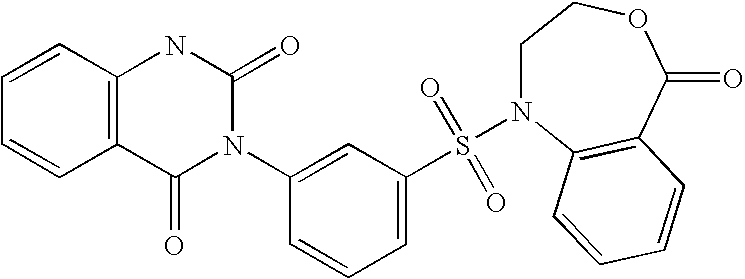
C1=CC2=C(C=C1)C(=O)N(C1=CC(S(=O)(=O)N3CCOC(=O)C4=C3C=CC=C4)=CC=C1)C(=O)N2
